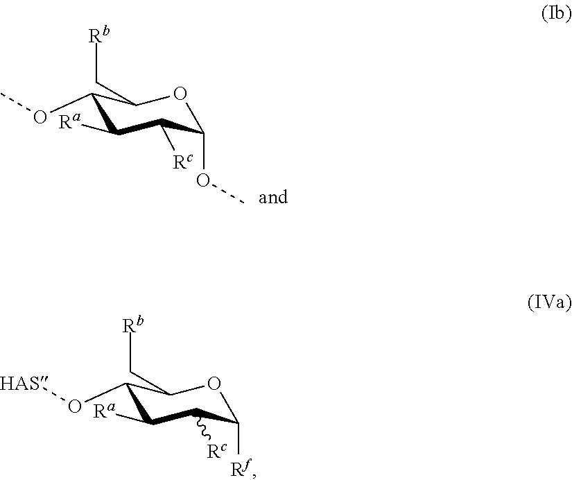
C1(OC)C([Ra])C([Rc])C(OC)OC1C[Rb].C1([Ra])C([Rc])C([Rf])OC(C[Rb])C1O[HAS]
